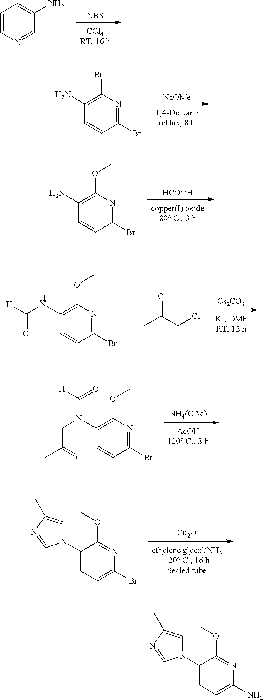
[NBS].C1=CN=CC(N)=C1.[NaOMe].C1=CC(Br)=NC(Br)=C1N.[HCOOH].C1=CC(Br)=NC(OC)=C1N.[Cs2CO3].C1=CC(Br)=NC(OC)=C1NC([H])=O.C(CCl)(C)=O.[NH4(OAc)].C1=CC(Br)=NC(OC)=C1N(CC(C)=O)C(=O)[H].BrC1=CC=C(N2C=C(C)N=C2)C(OC)=N1.[Cu2O].NC1=CC=C(N2C=C(C)N=C2)C(OC)=N1
